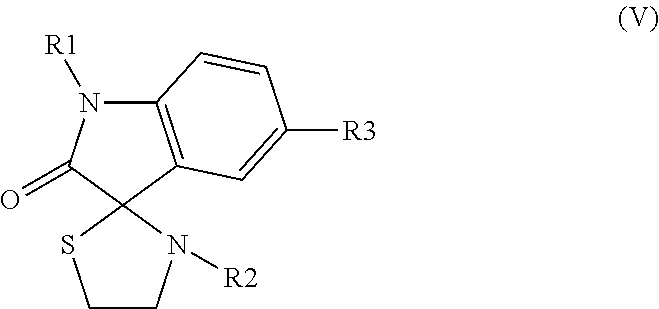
C12=C(C3(C(=O)N1[R1])SCCN3[R2])C=C([R3])C=C2
